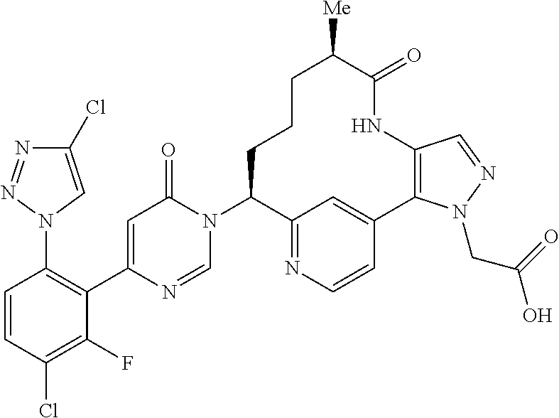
N1=NN(C2=C(C3=CC(=O)N(C4C5=NC=CC(=C5)C5=C(NC(=O)C([Me])CCC4)C=NN5CC(=O)O)C=N3)C(F)=C(Cl)C=C2)C=C1Cl
